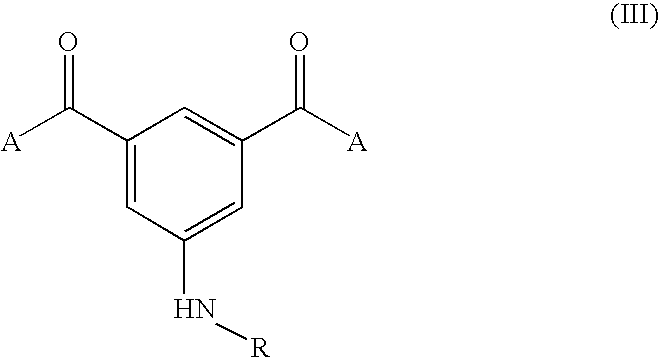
C1(C([A])=O)=CC(N[R])=CC(C([A])=O)=C1
